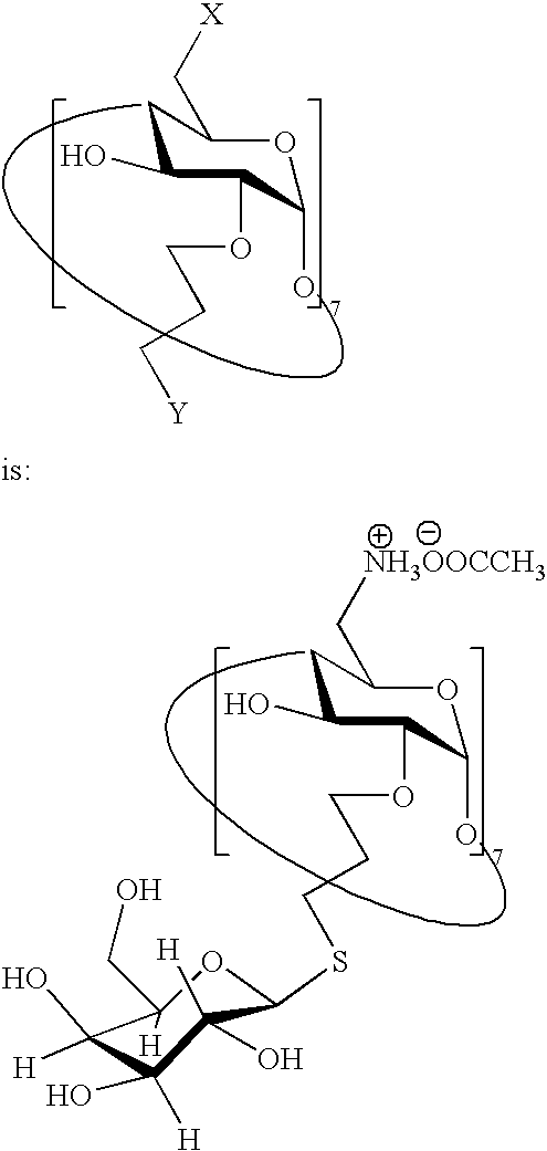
OC1C(OCCC[Y])C(O)CC(C[X])O1.OC1C(OCCCSC2OC([H])(CO)C([H])(O)C([H])(O)C2(O)[H])C(O)CC(C[NH3OOCCH3])O1
